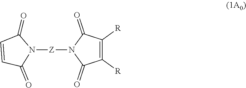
C1=CC(=O)N([Z]N2C(=O)C([R])=C([R])C2=O)C1=O
